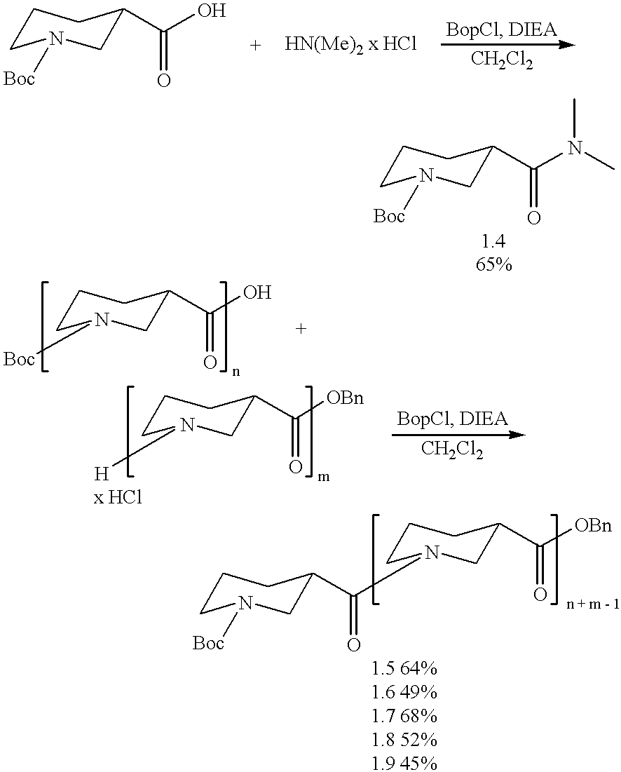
C1CN([Boc])CC(C(O)=O)C1.C1CN([Boc])CC(C(N(C)C)=O)C1.C1CN([Boc])CC(C(O)=O)C1.C1CN([H])CC(C([OBn])=O)C1.C1CN(C(C2CN([Boc])CCC2)=O)CC(C(=O)[OBn])C1
